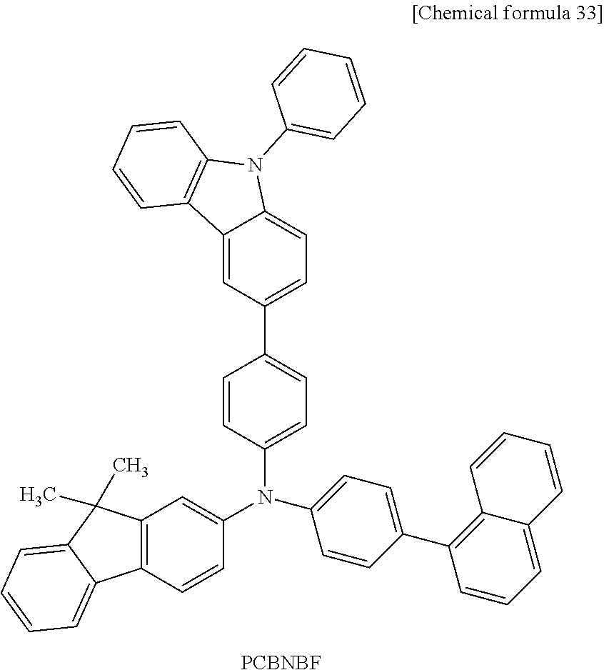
C1(N(C2=CC3=C(C=C2)C2=CC=CC=C2C3(C)C)C2=CC=C(C3=C4C(=CC=C3)C=CC=C4)C=C2)=CC=C(C2=CC=C3C(=C2)C2=C(N3C3=CC=CC=C3)C=CC=C2)C=C1.[PCBNBF]
